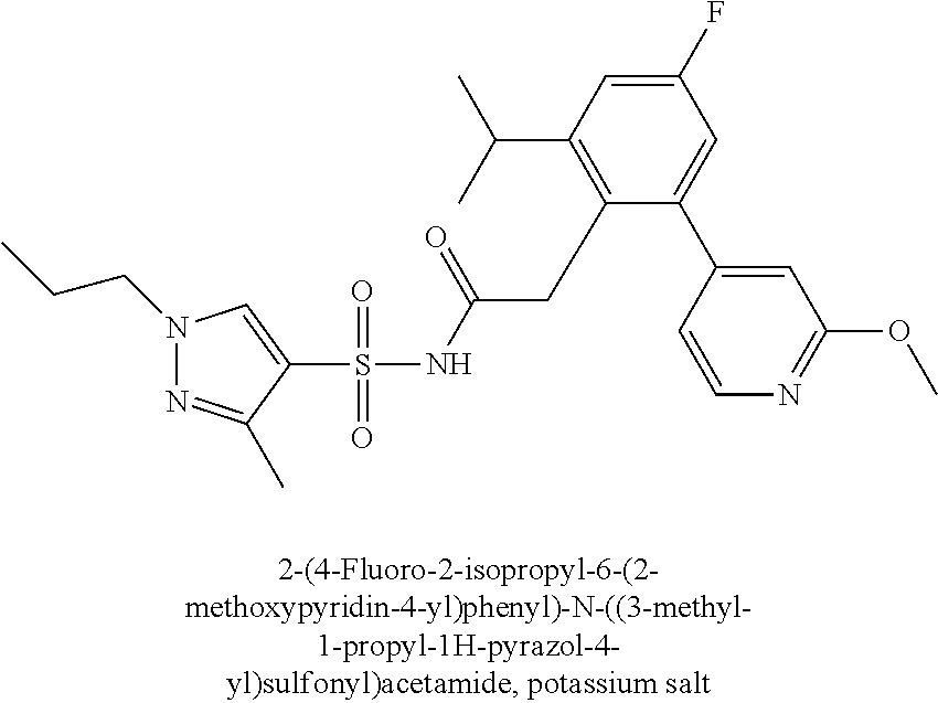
S(=O)(=O)(NC(CC1=C(C(C)C)C=C(F)C=C1C1=CC(OC)=NC=C1)=O)C1=CN(CCC)N=C1C
